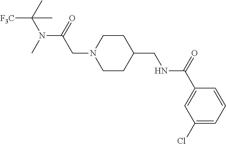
CC(N(C)C(=O)CN1CCC(CNC(C2=CC(Cl)=CC=C2)=O)CC1)(C)[F3C]
